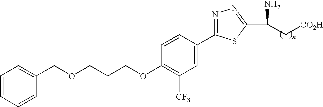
C(OC1=C([CF3])C=C(C2=NN=C(C(N)C[CO2H])S2)C=C1)CCOCC1=CC=CC=C1
